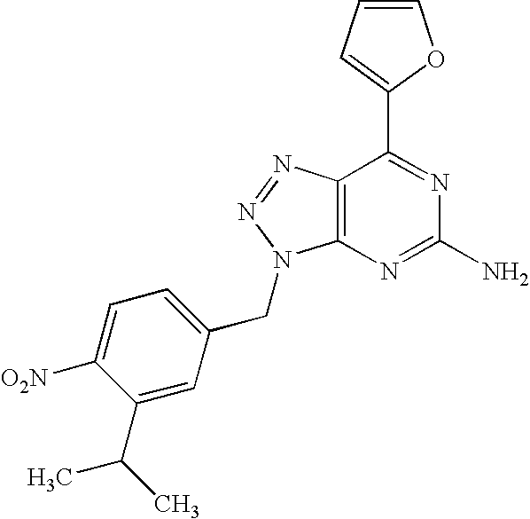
C1=CC=C(C2=NC(N)=NC3=C2N=NN3CC2=CC=C([O2N])C(C(C)C)=C2)O1
